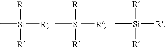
C[Si]([R])([R])[R].C[Si]([R])([R])[R].C[Si]([R])([R])[R]
